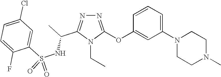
N1=C(OC2=CC(N3CCN(C)CC3)=CC=C2)N(CC)C(C(C)NS(C2=CC(Cl)=CC=C2F)(=O)=O)=N1
